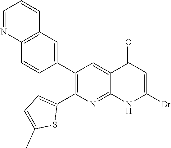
C12=C(C=C(C3=C(C4=CC=C(C)S4)N=C4C(=C3)C(=O)C=C(Br)N4)C=C1)C=CC=N2
